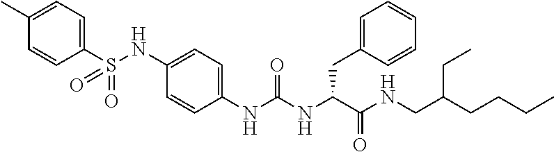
C1(C)=CC=C(S(NC2=CC=C(NC(NC(C(NCC(CCCC)CC)=O)CC3=CC=CC=C3)=O)C=C2)(=O)=O)C=C1
